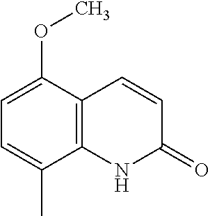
C12=C(NC(=O)C=C1)C(C)=CC=C2OC
